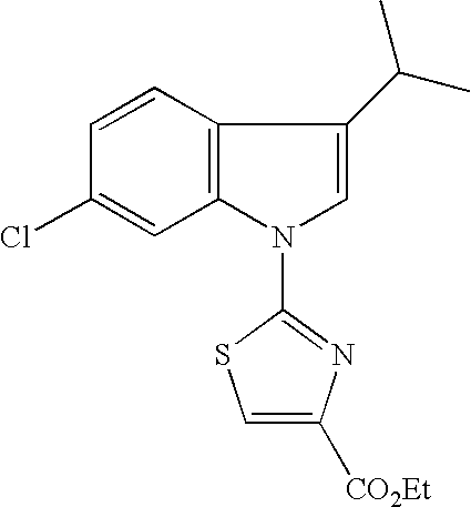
C12=C(C=CC(Cl)=C1)C(C(C)C)=CN2C1=NC([CO2Et])=CS1
